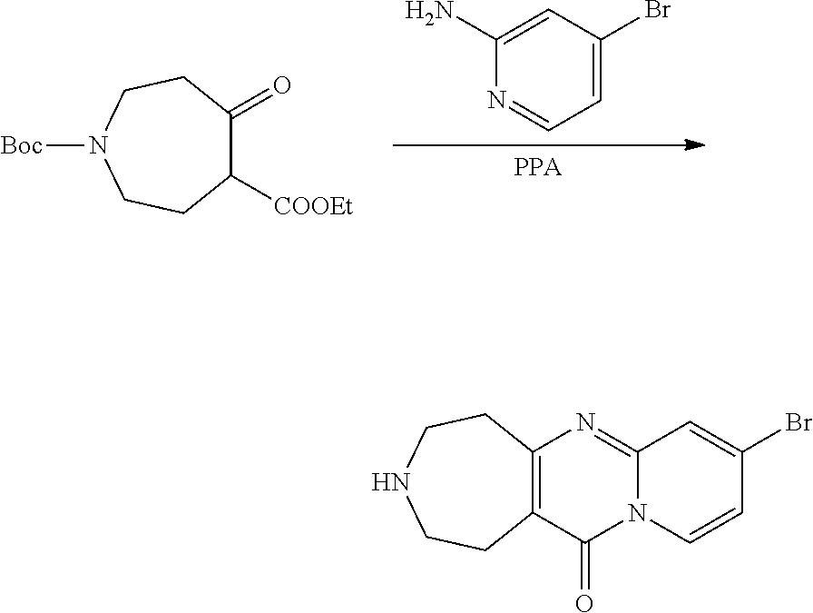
[PPA].N1=CC=C(Br)C=C1N.O=C1C([COOEt])CCN([Boc])CC1.N12C(=NC3=C(C1=O)CCNCC3)C=C(Br)C=C2
